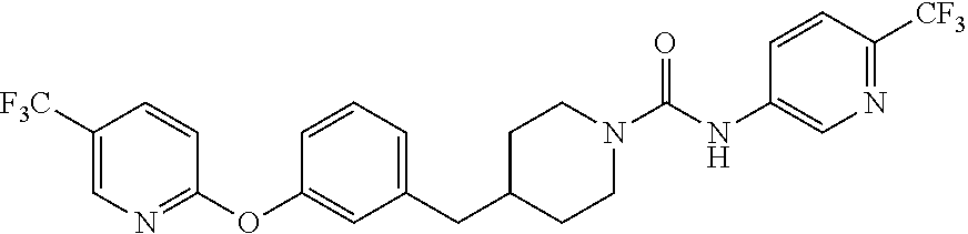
C1([F3C])=CN=C(OC2=CC(CC3CCN(C(NC4=CN=C([CF3])C=C4)=O)CC3)=CC=C2)C=C1
